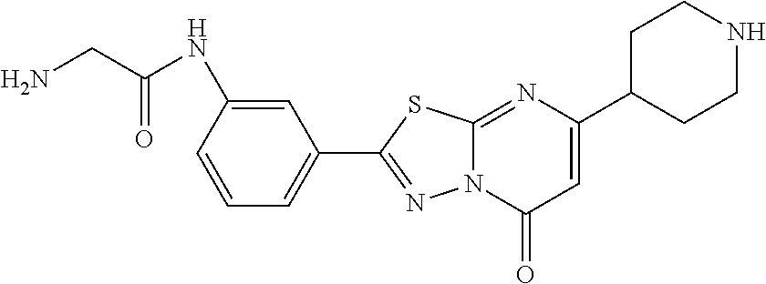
C1=C(NC(CN)=O)C=CC=C1C1=NN2C(=NC(C3CCNCC3)=CC2=O)S1
